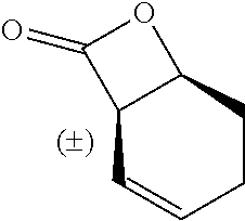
C1CC2C(C=C1)C(=O)O2
